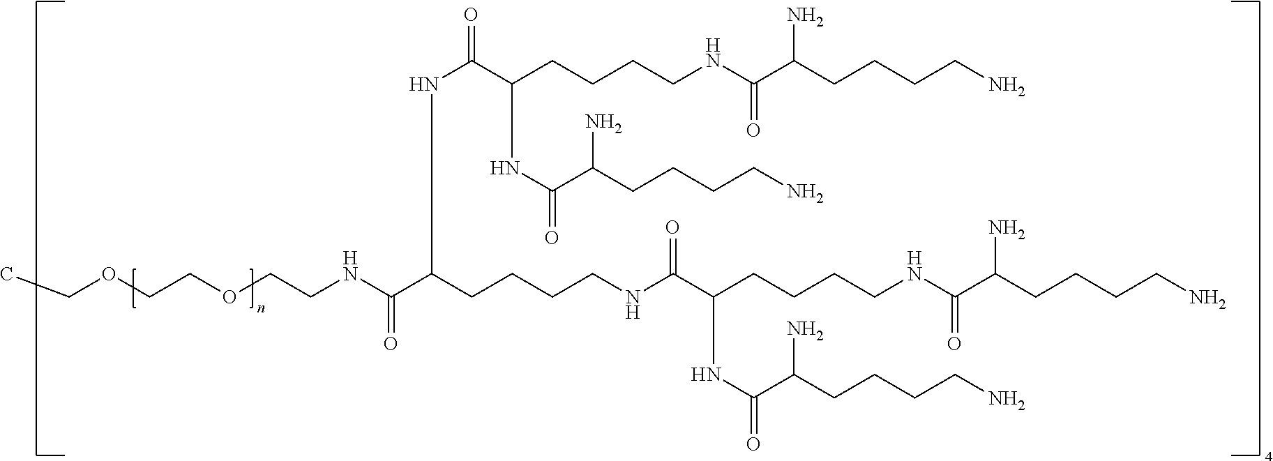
CCOCCOCCNC(C(CCCCNC(C(CCCCNC(C(CCCCN)N)=O)NC(=O)C(CCCCN)N)=O)NC(C(CCCCNC(C(CCCCN)N)=O)NC(C(CCCCN)N)=O)=O)=O
